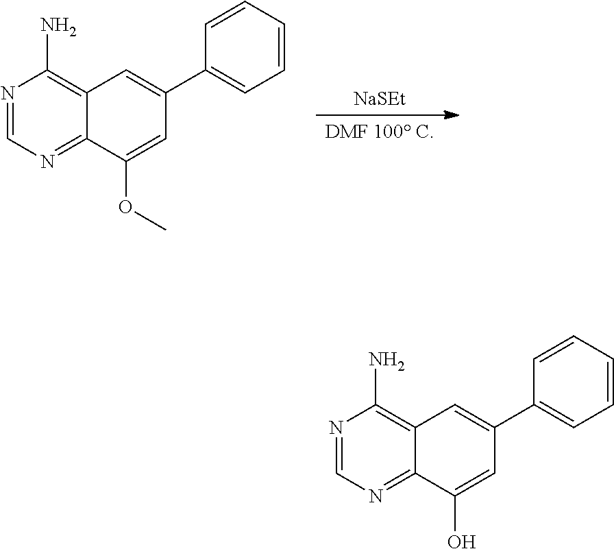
[DMF 100 C].[NaSEt].N1=CN=C2C(=C1N)C=C(C1=CC=CC=C1)C=C2OC.N1=CN=C2C(=C1N)C=C(C1=CC=CC=C1)C=C2O
